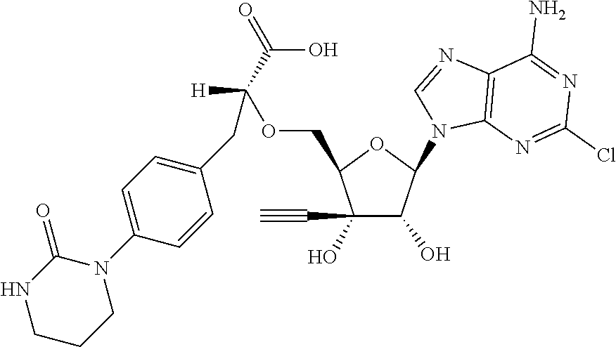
C1(C#C)(O)C(O)C(N2C3=C(N=C2)C(N)=NC(Cl)=N3)OC1COC([H])(C(O)=O)CC1=CC=C(N2CCCNC2=O)C=C1
